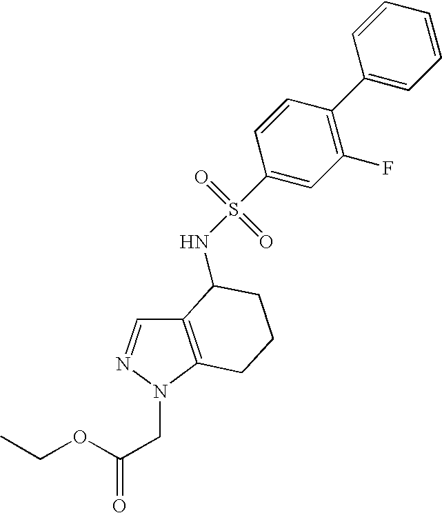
C1(C2=C(F)C=C(S(=O)(=O)NC3C4=C(N(CC(OCC)=O)N=C4)CCC3)C=C2)=CC=CC=C1
